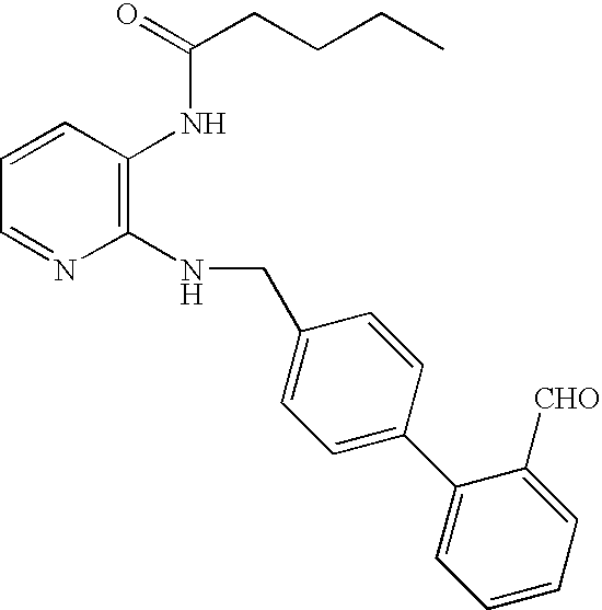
C1(NCC2=CC=C(C3=CC=CC=C3[CHO])C=C2)=C(NC(CCCC)=O)C=CC=N1
